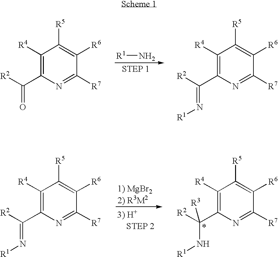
[R1]N.C1([R4])=C(C([R2])=O)N=C([R7])C([R6])=C1[R5].C1([R4])=C(C([R2])=N[R1])N=C([R7])C([R6])=C1[R5].C1([R4])=C(C([R2])(N[R1])[R3])N=C([R7])C([R6])=C1[R5].C1([R4])=C(C([R2])=N[R1])N=C([R7])C([R6])=C1[R5]
